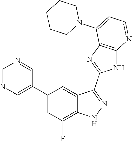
C1=NC=C(C2=CC(F)=C3C(=C2)C(C2=NC4=C(N2)N=CC=C4N2CCCCC2)=NN3)C=N1
